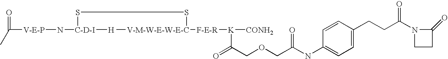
[C-D-I](SS[V-M-W-E-W-E-C]([F-E-R][K]([CONH2])C(COCC(NC1=CC=C(CCC(N2C(=O)CC2)=O)C=C1)=O)=O)C)(N[V-E-P]C(=O)C)[H]
